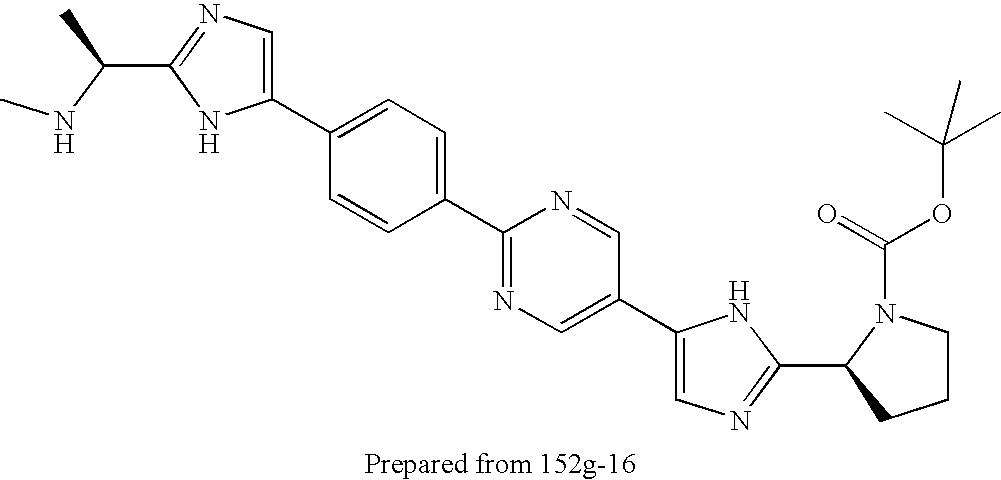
C(C1=NC=C(C2=CC=C(C3=NC=C(C4=CN=C(C5CCCN5C(OC(C)(C)C)=O)N4)C=N3)C=C2)N1)(C)NC
